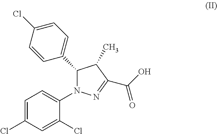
C1=C(Cl)C=CC(C2N(C3=CC=C(Cl)C=C3Cl)N=C(C(O)=O)C2C)=C1
